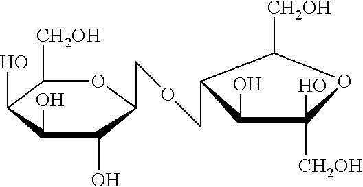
C1(O)C(COCC2C(O)C(O)C(O)C([CH2OH])O2)C([CH2OH])OC1([CH2OH])O
